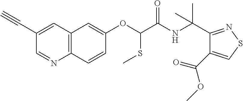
C1(C#C)=CC2=C(N=C1)C=CC(OC(SC)C(=O)NC(C1=NSC=C1C(OC)=O)(C)C)=C2
